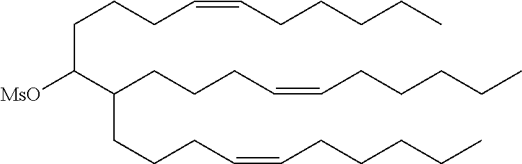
C(CC=CCCCCC)CC(CCCC=CCCCCC)C(CCCC=CCCCCC)[MsO]
